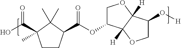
C1CC(C(OC2COC3([H])C2([H])OCC3O[H])=O)C(C)(C)C1(C(O)=O)C
